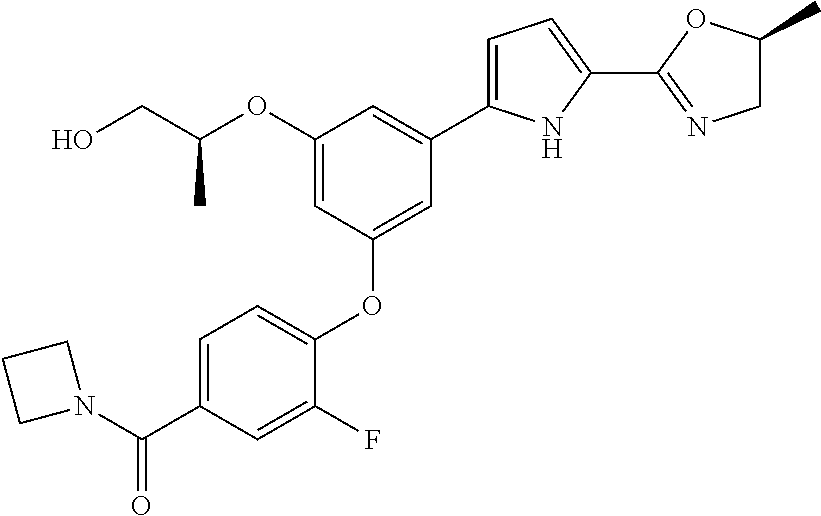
OCC(OC1=CC(OC2=CC=C(C(N3CCC3)=O)C=C2F)=CC(C2=CC=C(C3=NCC(C)O3)N2)=C1)C
